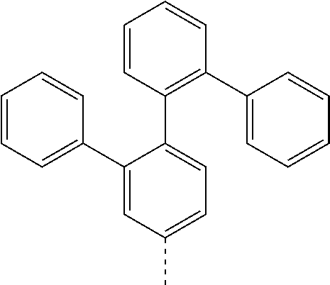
C1(C2=CC=C(C)C=C2C2=CC=CC=C2)=C(C2=CC=CC=C2)C=CC=C1
